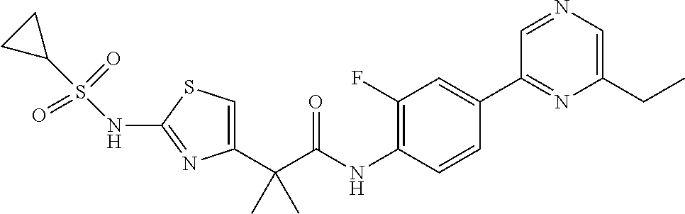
C1=C(C(C(NC2=C(F)C=C(C3=NC(CC)=CN=C3)C=C2)=O)(C)C)N=C(NS(C2CC2)(=O)=O)S1
